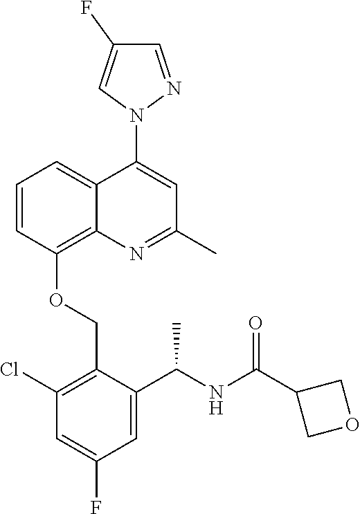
C1=CC(OCC2=C(Cl)C=C(F)C=C2C(NC(C2COC2)=O)C)=C2C(=C1)C(N1N=CC(F)=C1)=CC(C)=N2
